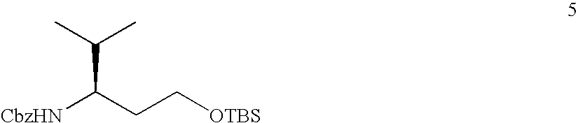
C(C(CC[OTBS])[CbzHN])(C)C
